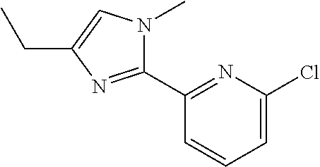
C1(C2=NC(CC)=CN2C)=NC(Cl)=CC=C1
